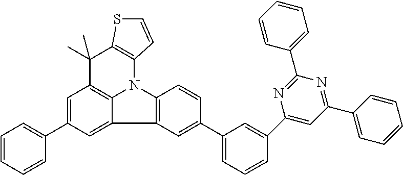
C1=C(C2=CC=CC=C2)C=C2C3=C1C(C)(C)C1=C(N3C3=C2C=C(C2=CC=CC(C4=CC(C5=CC=CC=C5)=NC(C5=CC=CC=C5)=N4)=C2)C=C3)C=CS1
